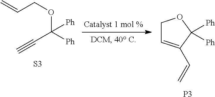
C1C=C(C=C)C([Ph])([Ph])O1.[P3].C(COC([Ph])(C#C)[Ph])=C.[S3]
